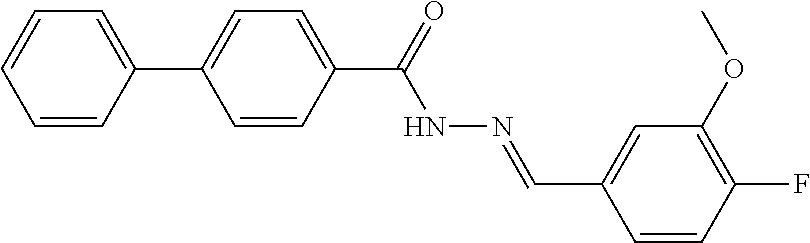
C1(C2=CC=C(C(=O)NN=CC3=CC(OC)=C(F)C=C3)C=C2)=CC=CC=C1
